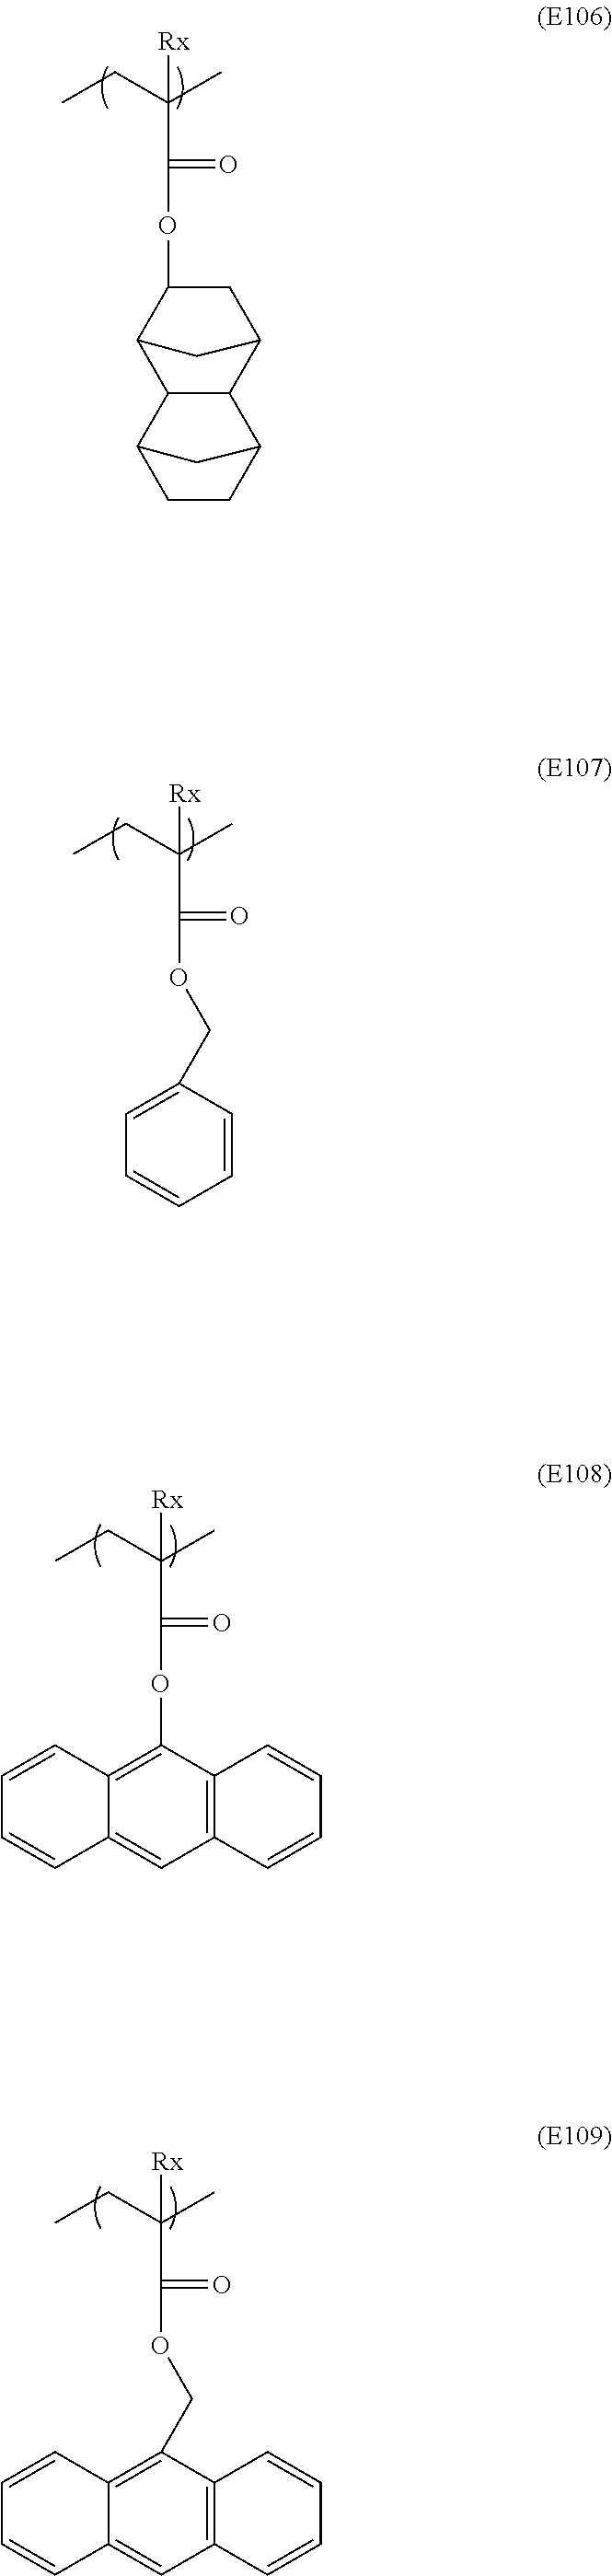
CCC(C)([Rx])C(OCC1=CC=CC=C1)=O.CCC(C)([Rx])C(OC1=C2C(=CC3=C1C=CC=C3)C=CC=C2)=O.CCC(C)([Rx])C(OCC1=C2C(=CC3=C1C=CC=C3)C=CC=C2)=O.CCC(C)([Rx])C(OC1CC2CC1C1C2C2CCC1C2)=O
